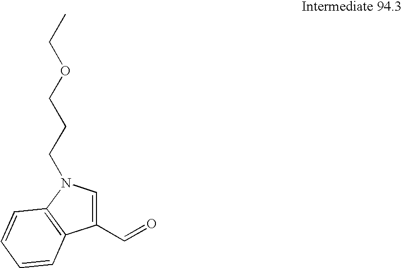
O=CC1=CN(CCCOCC)C2=C1C=CC=C2
